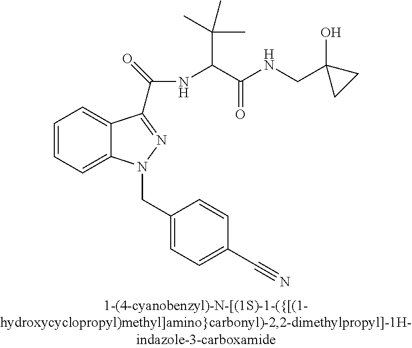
C1=CC=C2C(=C1)C(C(=O)NC(C(NCC1(O)CC1)=O)C(C)(C)C)=NN2CC1=CC=C(C#N)C=C1
